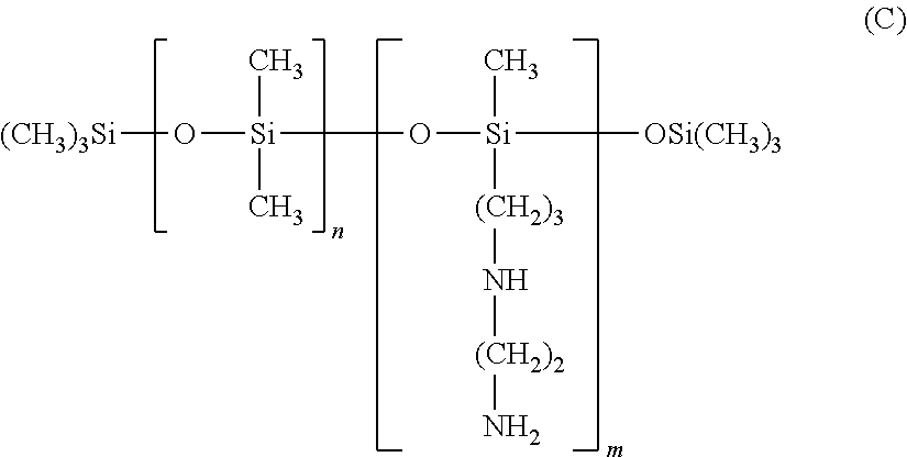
[(CH3)3Si]O[Si](O[Si](C)([(CH2)3]N[(CH2)2]N)[OSi(CH3)3])(C)C
